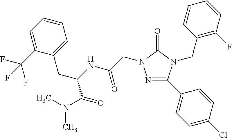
N1=C(C2=CC=C(Cl)C=C2)N(CC2=C(F)C=CC=C2)C(=O)N1CC(NC(CC1=CC=CC=C1C(F)(F)F)C(N(C)C)=O)=O
